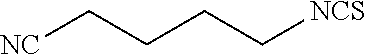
[NC]CCCC[NCS]
